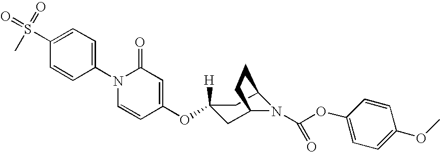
C1(S(C)(=O)=O)=CC=C(N2C=CC(OC3([H])CC4N(C(OC5=CC=C(OC)C=C5)=O)C(C3)CC4)=CC2=O)C=C1
